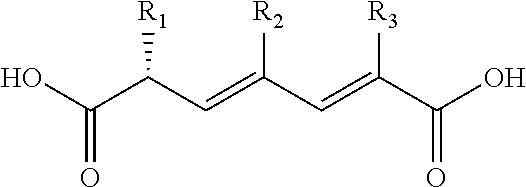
OC(C(C=C(C=C(C(O)=O)[R3])[R2])[R1])=O
